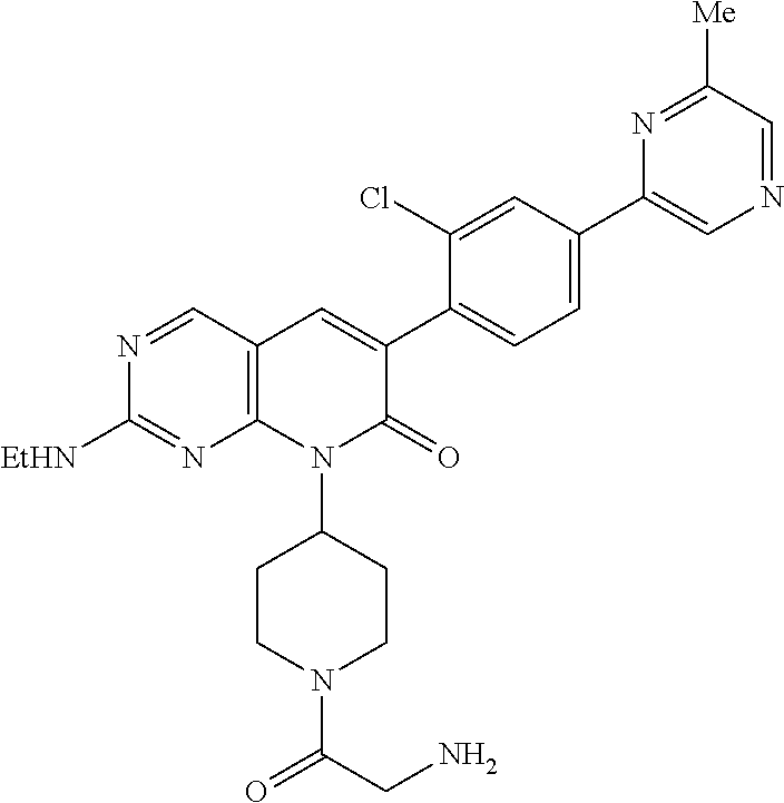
N1=CC2=C(N=C1[EtHN])N(C1CCN(C(=O)CN)CC1)C(=O)C(C1=CC=C(C3=CN=CC([Me])=N3)C=C1Cl)=C2
